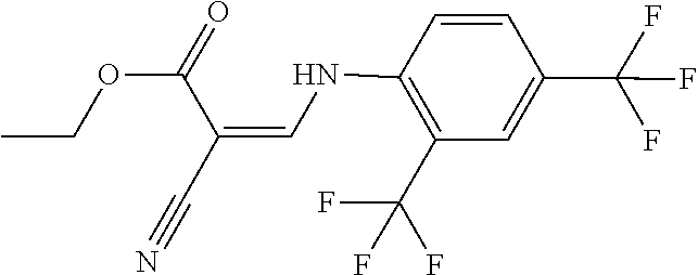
O(CC)C(C(=CNC1=C(C(F)(F)F)C=C(C(F)(F)F)C=C1)C#N)=O
